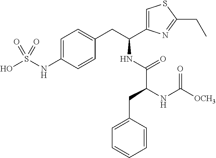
C1=C(NS(O)(=O)=O)C=CC(CC(NC(=O)C(NC([OCH3])=O)CC2=CC=CC=C2)C2=CSC(CC)=N2)=C1
